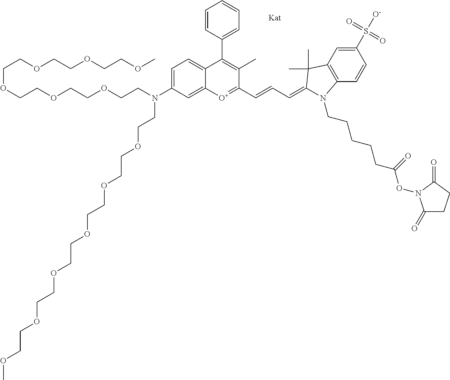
C(OCCOCCOCCN(CCOCCOCCOCCOCCOCCOC)C1=CC=C2C(=C1)[O+]=C(C=CC=C1C(C)(C)C3=C(C=CC(S(=O)(=O)[O-])=C3)N1CCCCCC(ON1C(=O)CCC1=O)=O)C(C)=C2C1=CC=CC=C1)COCCOCCOC
